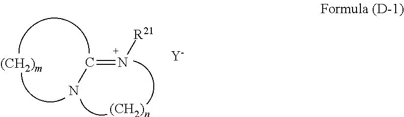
C(=N[R21])N.[(CH2)m].[(CH2)n].[Y]
